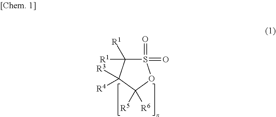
S1(=O)(=O)C([R1])([R1])C([R3])([R4])C([R5])([R6])O1
